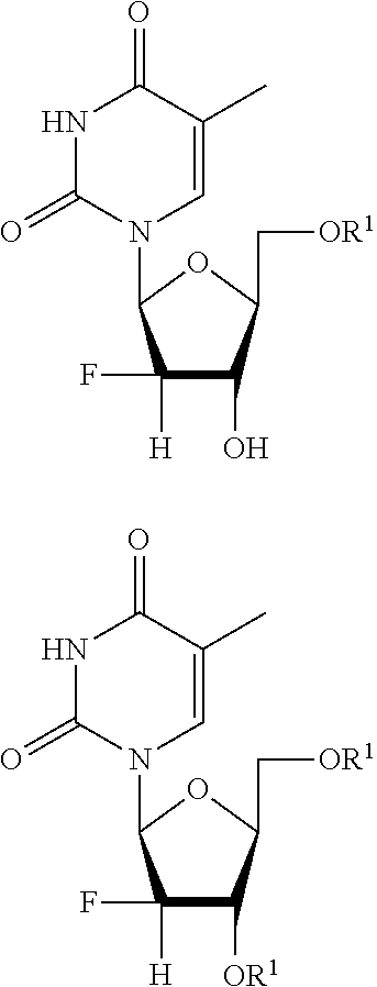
N1C(=O)N(C2C([H])(F)C(O)C(C[OR1])O2)C=C(C)C1=O.N1C(=O)N(C2C([H])(F)C([OR1])C(C[OR1])O2)C=C(C)C1=O
